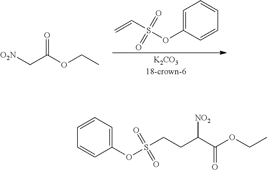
C=CS(OC1=CC=CC=C1)(=O)=O.[O2N]CC(OCC)=O.C1(OS(CCC(C(OCC)=O)[NO2])(=O)=O)=CC=CC=C1
